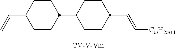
C1(C=C)CCC(C2CCC(C=C[CmH2m+1])CC2)CC1
